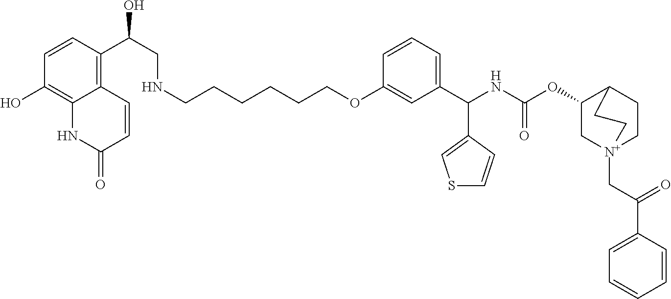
C1=CC(OCCCCCCNCC(O)C2=C3C(=C(O)C=C2)NC(=O)C=C3)=CC(C(NC(OC2C[N+]3(CC(=O)C4=CC=CC=C4)CCC2CC3)=O)C2=CSC=C2)=C1
